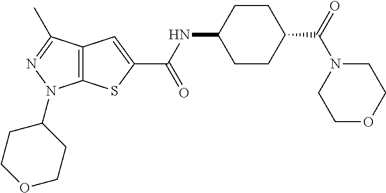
C12=C(C(C)=NN1C1CCOCC1)C=C(C(NC1CCC(C(=O)N3CCOCC3)CC1)=O)S2
